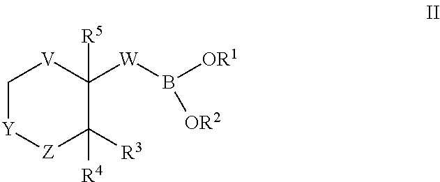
C1[Y][Z]C([R3])([R4])C([W]B([OR1])[OR2])([R5])[V]1
